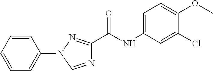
C(NC1=CC=C(OC)C(Cl)=C1)(=O)C1=NN(C2=CC=CC=C2)C=N1
